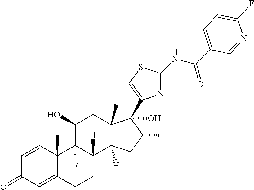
C1=CC2(C)C(=CC1=O)CCC1([H])C2(F)C(O)CC2(C)C1([H])CC(C)C2(O)C1=CSC(NC(=O)C2=CC=C(F)N=C2)=N1
